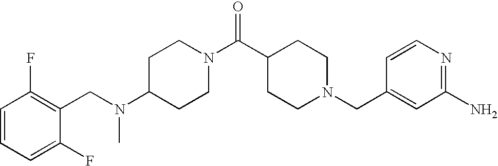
C1(N(CC2=C(F)C=CC=C2F)C)CCN(C(C2CCN(CC3=CC(N)=NC=C3)CC2)=O)CC1
